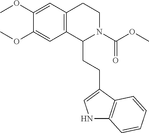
O(C1=CC2=C(C=C1OC)CCN(C(=O)OC)C2CCC1=CNC2=C1C=CC=C2)C
